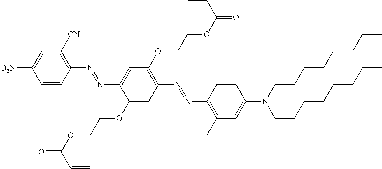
C1=CC(N=NC2=CC(OCCOC(=O)C=C)=C(N=NC3=C(C)C=C(N(CCCCCCCC)CCCCCCCC)C=C3)C=C2OCCOC(=O)C=C)=C([CN])C=C1[O2N]
